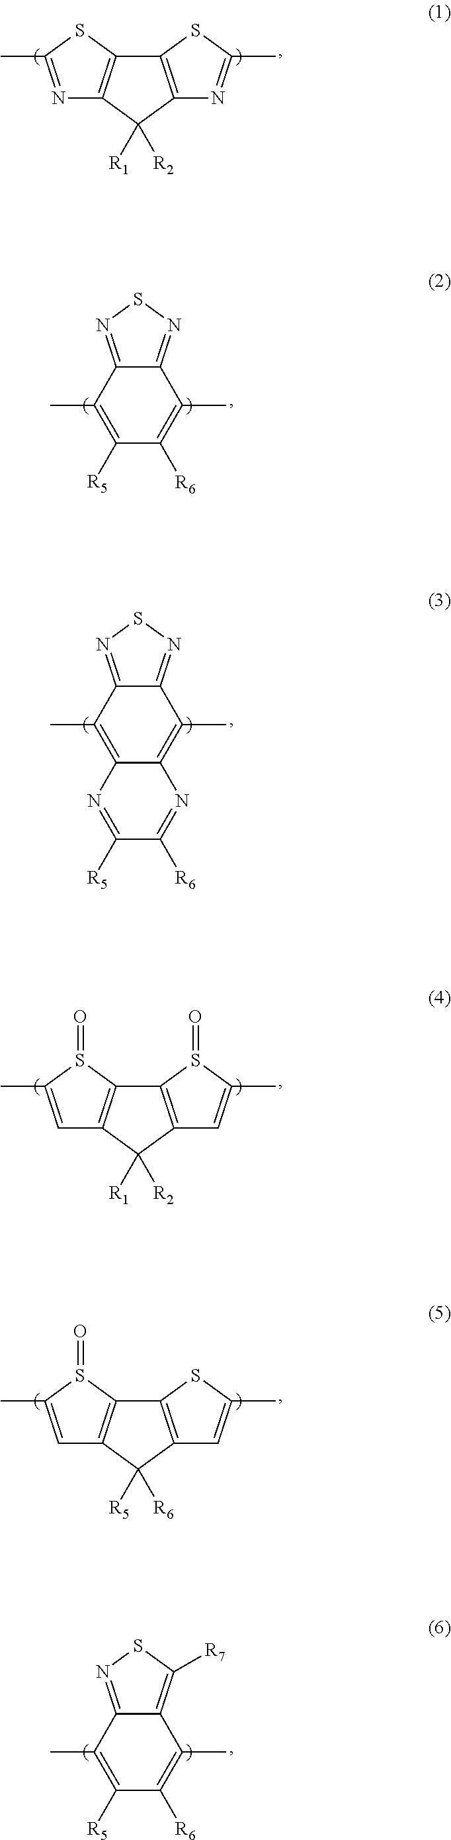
N1=C(C)SC2=C1C([R1])([R2])C1=C2SC(C)=N1.C12=NSN=C1C(C)=C([R6])C([R5])=C2C.C12=NSN=C1C(C)=C1C(=C2C)N=C([R5])C([R6])=N1.C1=C(C)S(=O)C2=C1C([R1])([R2])C1=C2S(=O)C(C)=C1.C1=C(C)S(=O)C2=C1C([R5])([R6])C1=C2SC(C)=C1.C12=NSC([R7])=C1C(C)=C([R6])C([R5])=C2C
